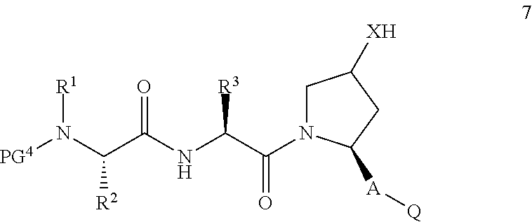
[PG4]N(C(C(NC(C(=O)N1CC([XH])CC1[A][Q])[R3])=O)[R2])[R1]
